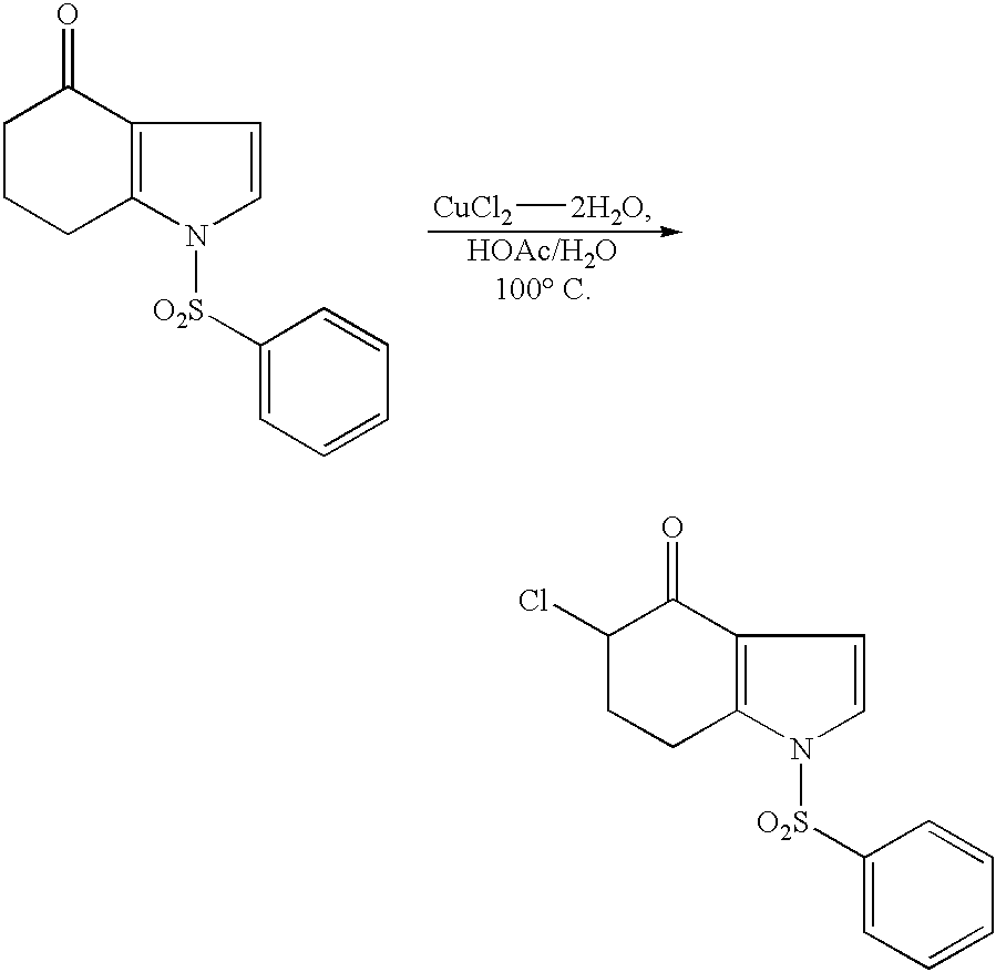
C1C(Cl)C(=O)C2=C(C1)N([O2S]C1=CC=CC=C1)C=C2.C1CC(=O)C2=C(C1)N([O2S]C1=CC=CC=C1)C=C2.[CuCl2][2H2O]
